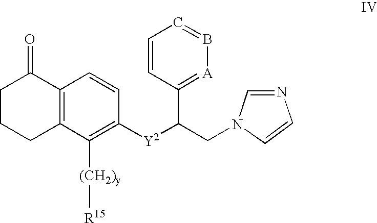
C1([(CH2)y][R15])=C([Y2]C(CN2C=CN=C2)C2=[A]B=CC=C2)C=CC2=C1CCCC2=O
